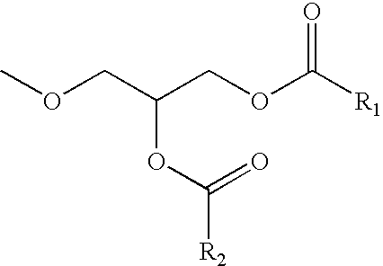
C(OC(=O)[R2])(COC([R1])=O)COC
